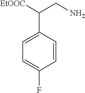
[EtOOC]C(CN)C1=CC=C(F)C=C1
